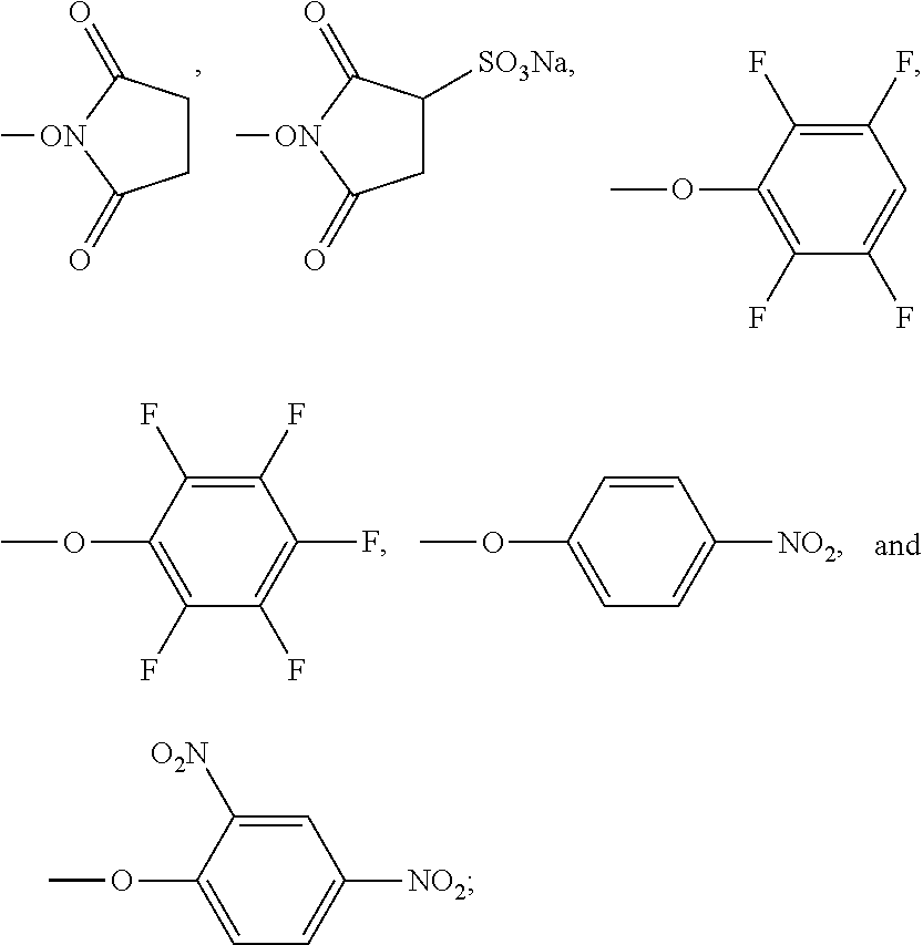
O(C)C1=CC=C([NO2])C=C1[O2N].C1CC(=O)[ON](C)C1=O.C1C([SO3Na])C(=O)[ON](C)C1=O.O(C)C1=C(F)C(F)=CC(F)=C1F.O(C)C1=C(F)C(F)=C(F)C(F)=C1F.O(C)C1=CC=C([NO2])C=C1
